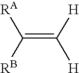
C(=C([H])[H])([RB])[RA]
